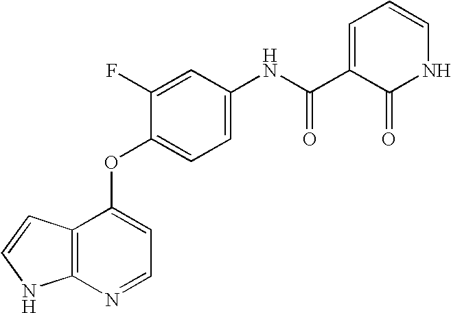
N(C1=CC=C(OC2=CC=NC3=C2C=CN3)C(F)=C1)C(C1=CC=CNC1=O)=O
